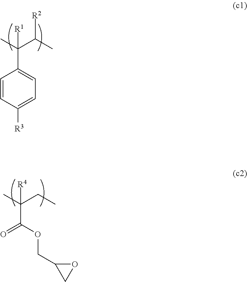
C1=CC([R3])=CC=C1C(C)(C(C)[R2])[R1].O=C(OCC1OC1)C(C)(CC)[R4]
